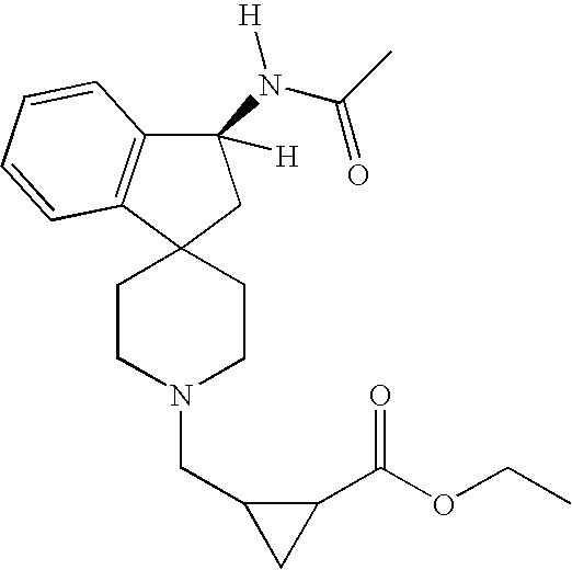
C1CN(CC2CC2C(OCC)=O)CCC12CC(N(C(C)=O)[H])([H])C1=C2C=CC=C1
